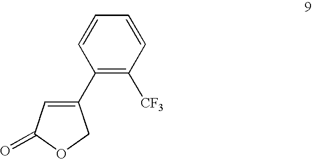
C1(C2=C([CF3])C=CC=C2)=CC(=O)OC1
